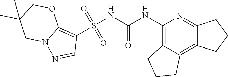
S(NC(NC1=C2C(=C3C(=N1)CCC3)CCC2)=O)(C1=C2N(N=C1)CC(C)(C)CO2)(=O)=O
